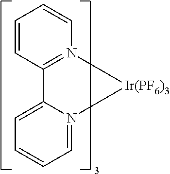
C1=C2C3=N([Ir(PF6)3]N2=CC=C1)C=CC=C3
